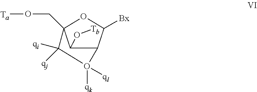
C1(O[Tb])C2C([Bx])OC1(CO[Ta])C([qi])([qj])O2([qk])[ql]
